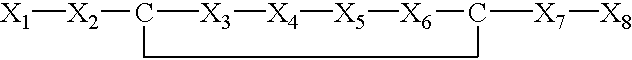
[X1][X2]C([X3][X4][X5][X6]C([X7][X8])C)C
